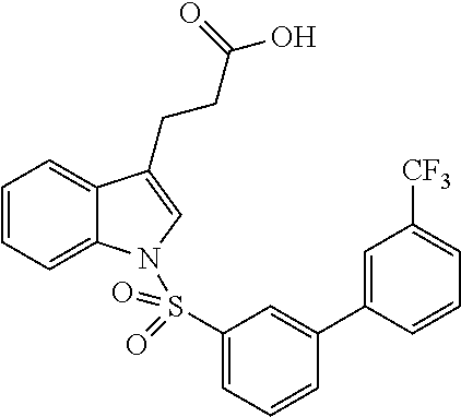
C1=CC=C2C(=C1)C(CCC(O)=O)=CN2S(C1=CC=CC(C2=CC([CF3])=CC=C2)=C1)(=O)=O
